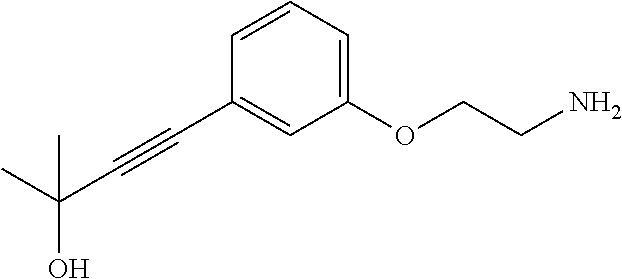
C1=CC=C(OCCN)C=C1C#CC(C)(O)C
